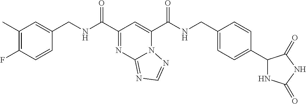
C1(C)=C(F)C=CC(CNC(C2=NC3=NC=NN3C(C(NCC3=CC=C(C4NC(=O)NC4=O)C=C3)=O)=C2)=O)=C1
